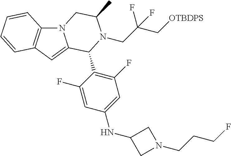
C1(F)=C(C2C3=CC4=C(N3CC(C)N2CC(C[OTBDPS])(F)F)C=CC=C4)C(F)=CC(NC2CN(CCCF)C2)=C1
